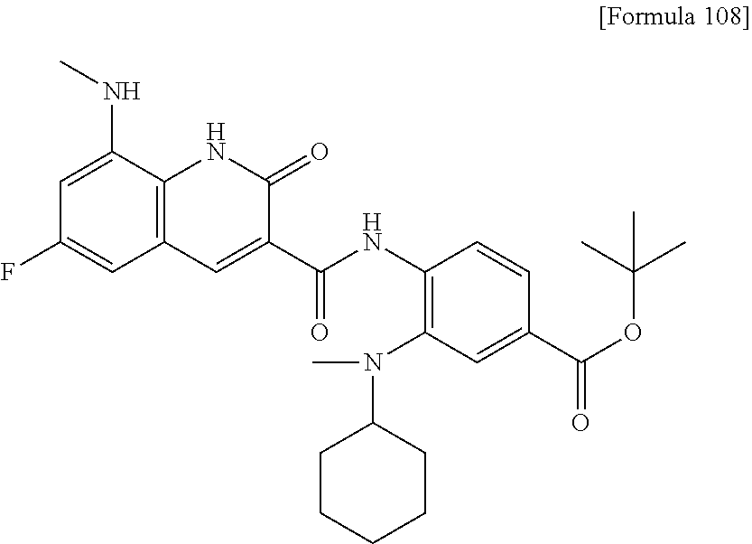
C12=C(C(NC)=CC(F)=C1)NC(=O)C(C(=O)NC1=C(N(C3CCCCC3)C)C=C(C(OC(C)(C)C)=O)C=C1)=C2
